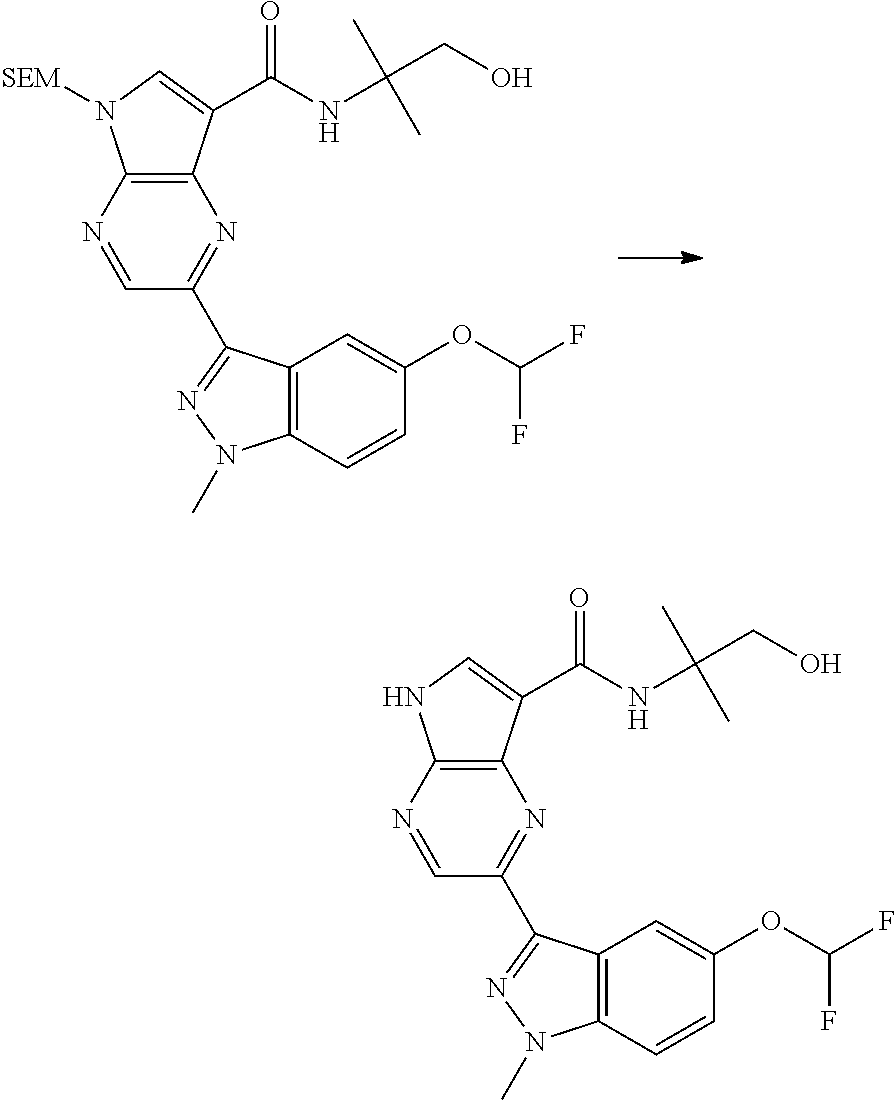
C1=NC2=C(N=C1C1=NN(C)C3=C1C=C(OC(F)F)C=C3)C(C(NC(C)(C)CO)=O)=CN2[SEM].C1=NC2=C(N=C1C1=NN(C)C3=C1C=C(OC(F)F)C=C3)C(C(NC(C)(C)CO)=O)=CN2
